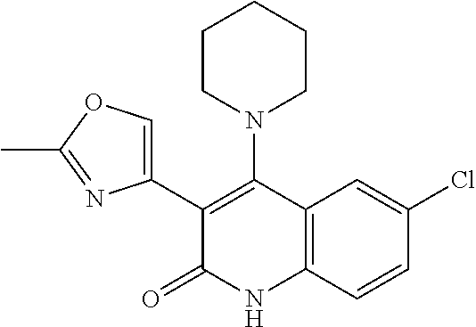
C1=C(Cl)C=CC2=C1C(N1CCCCC1)=C(C1=COC(C)=N1)C(=O)N2
